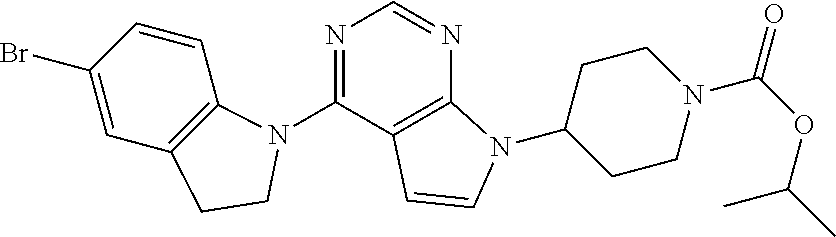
C1(N2C3=C(C=C(Br)C=C3)CC2)=NC=NC2=C1C=CN2C1CCN(C(OC(C)C)=O)CC1
